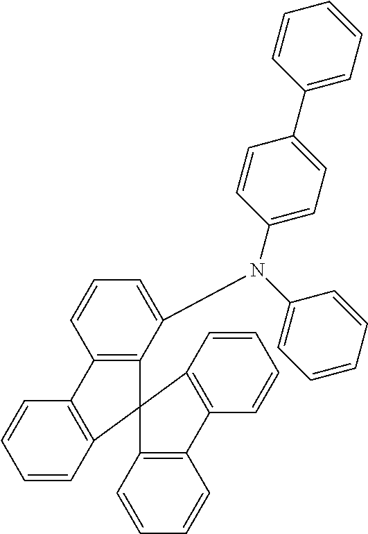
C1=CC2=C(C=C1)C1=C(C(N(C3=CC=CC=C3)C3=CC=C(C4=CC=CC=C4)C=C3)=CC=C1)C21C2=C(C=CC=C2)C2=C1C=CC=C2
